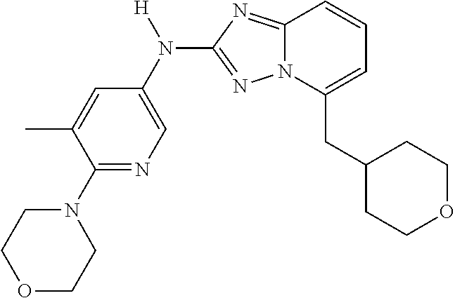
C1(N2CCOCC2)=NC=C(N([H])C2=NN3C(=N2)C=CC=C3CC2CCOCC2)C=C1C
